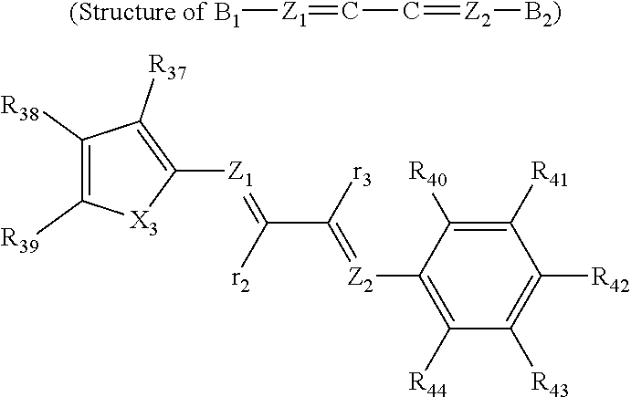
[(Structure of B1][Z1]=CC=[Z2][B2)].C1([Z1]=C(C([r3])=[Z2]C2=C([R44])C([R43])=C([R42])C([R41])=C2[R40])[r2])=C([R37])C([R38])=C([R39])[X3]1
